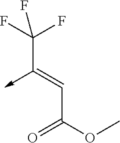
C(C(OC)=O)=C(C(F)(F)F)->C
